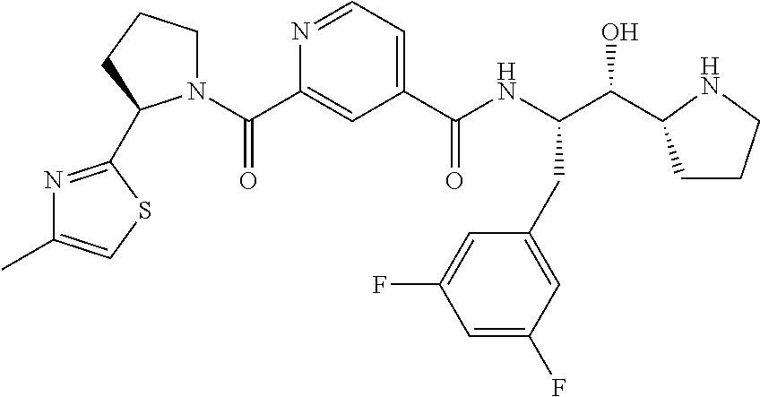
N1=CC=C(C(NC(C(O)C2CCCN2)CC2=CC(F)=CC(F)=C2)=O)C=C1C(=O)N1CCCC1C1=NC(C)=CS1
